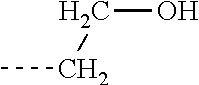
C(O)CC
